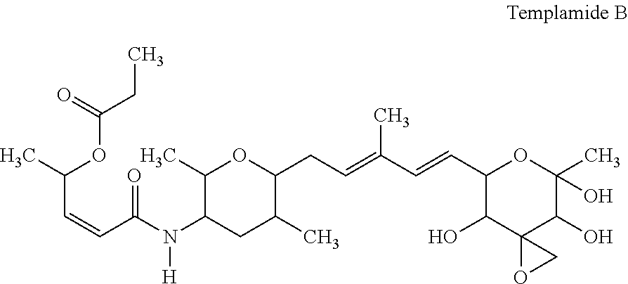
C(C=CC(=O)N(C1C(C)OC(CC=C(C=CC2C(O)C3(C(O)C(C)(O)O2)OC3)C)C(C)C1)[H])(OC(CC)=O)C
